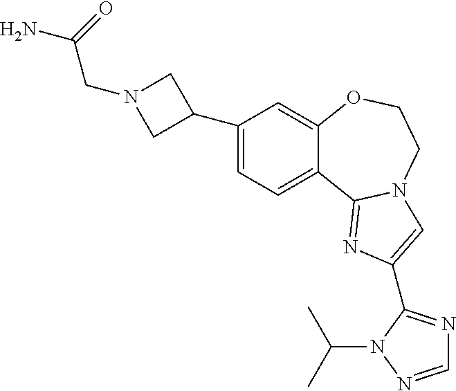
C1(C2CN(CC(N)=O)C2)=CC=C2C(=C1)OCCN1C2=NC(C2=NC=NN2C(C)C)=C1
